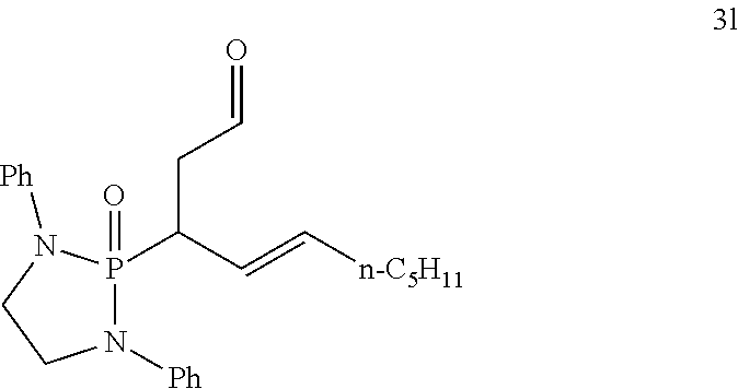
C(=C[n-C5H11])C(P1(=O)N([Ph])CCN1[Ph])CC=O
